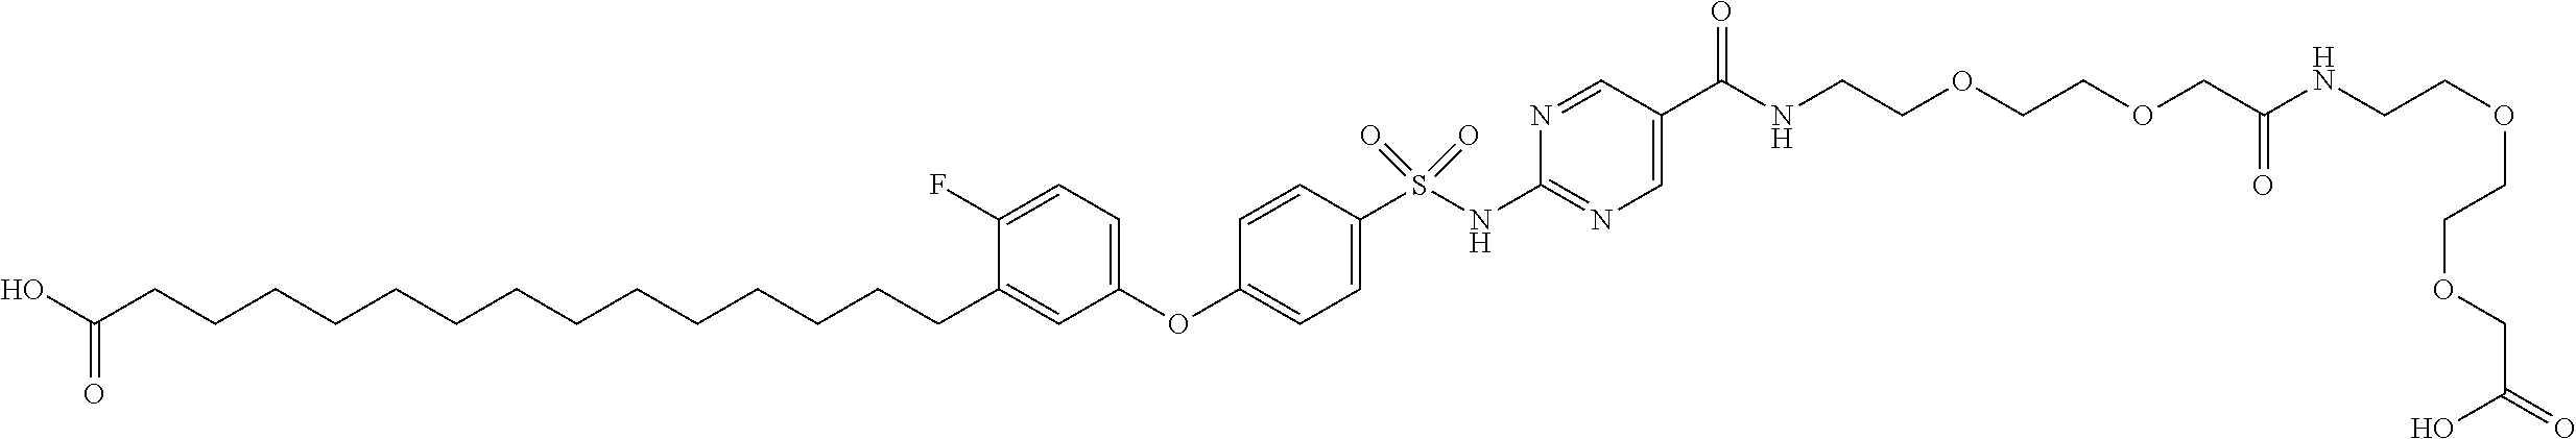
C(CCCCCCCCCCCCCC1=CC(OC2=CC=C(S(NC3=NC=C(C(NCCOCCOCC(NCCOCCOCC(=O)O)=O)=O)C=N3)(=O)=O)C=C2)=CC=C1F)C(O)=O
